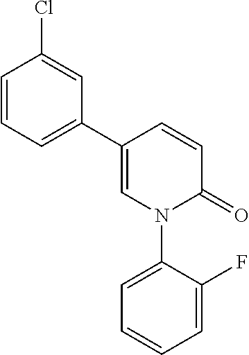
C1=CC(C2=CC=CC(Cl)=C2)=CN(C2=CC=CC=C2F)C1=O
